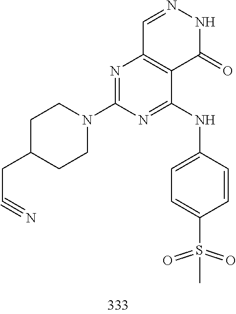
C1=NNC(=O)C2=C1N=C(N1CCC(CC#N)CC1)N=C2NC1=CC=C(S(=O)(=O)C)C=C1
